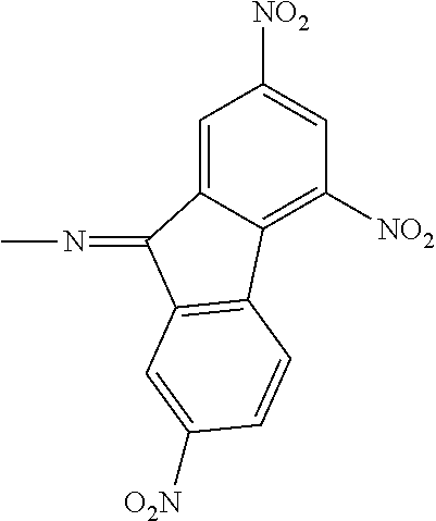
C1=C2C(=C([NO2])C=C1[NO2])C1=C(C2=NC)C=C([O2N])C=C1
